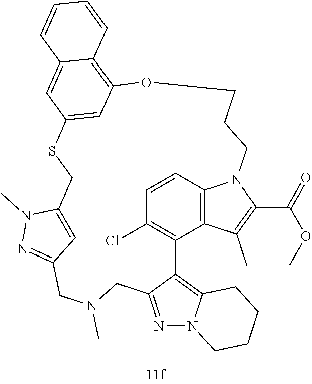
C1=CC2=C3C(=C1Cl)C1=C4N(N=C1CN(C)CC1=NN(C)C(=C1)CSC1=CC(=C5C(=C1)C=CC=C5)OCCCN2C(C(=O)OC)=C3C)CCCC4
